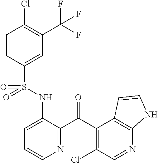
C1=CC(S(NC2=CC=CN=C2C(C2=C(Cl)C=NC3=C2C=CN3)=O)(=O)=O)=CC(C(F)(F)F)=C1Cl
